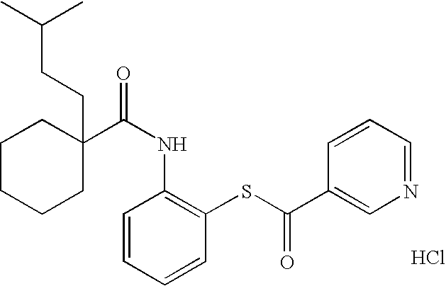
C1CCCC(C(NC2=C(SC(C3=CN=CC=C3)=O)C=CC=C2)=O)(CCC(C)C)C1.Cl
